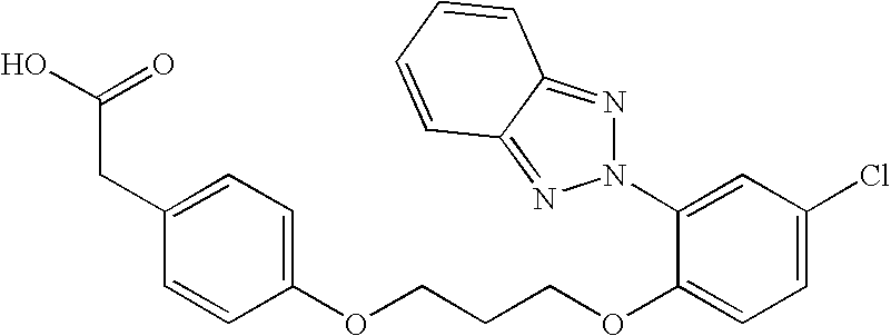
C1(CC(O)=O)=CC=C(OCCCOC2=CC=C(Cl)C=C2N2N=C3C(=N2)C=CC=C3)C=C1
